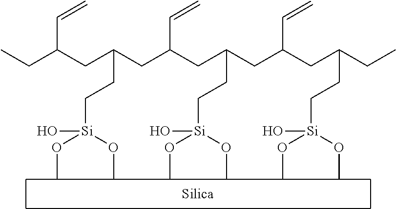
CCC(CC(CC(CC(CC(CC(CC)CC[Si](OC)(OC)O)C=C)CC[Si](OC)(OC)O)C=C)CC[Si](OC)(OC)O)C=C
